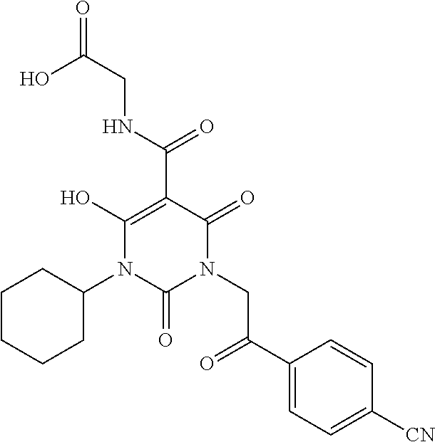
OC(CNC(C1=C(O)N(C2CCCCC2)C(=O)N(CC(=O)C2=CC=C([CN])C=C2)C1=O)=O)=O
